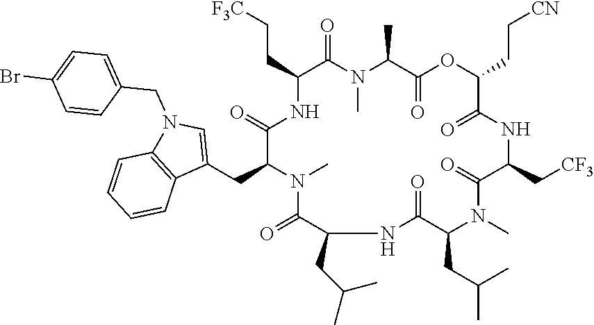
C(C1C(=O)N(C)C(C)C(=O)OC(CC[CN])C(=O)NC(C[CF3])C(=O)N(C)C(CC(C)C)C(=O)NC(CC(C)C)C(=O)N(C)C(CC2=CN(CC3=CC=C(Br)C=C3)C3=C2C=CC=C3)C(=O)N1)C[F3C]
